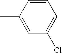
C1=C(C)C=CC=C1Cl
